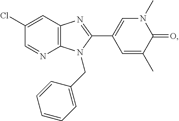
C1=NC2=C(C=C1Cl)N=C(C1=CN(C)C(=O)C(C)=C1)N2CC1=CC=CC=C1
